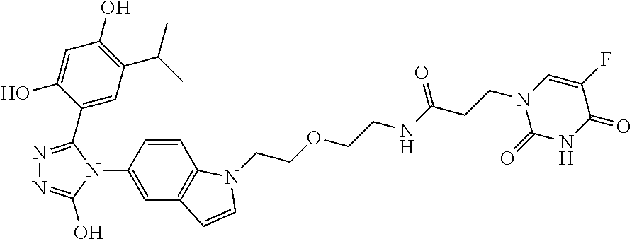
C1=CC(N2C(C3=CC(C(C)C)=C(O)C=C3O)=NN=C2O)=CC2=C1N(CCOCCNC(CCN1C(=O)NC(=O)C(F)=C1)=O)C=C2
